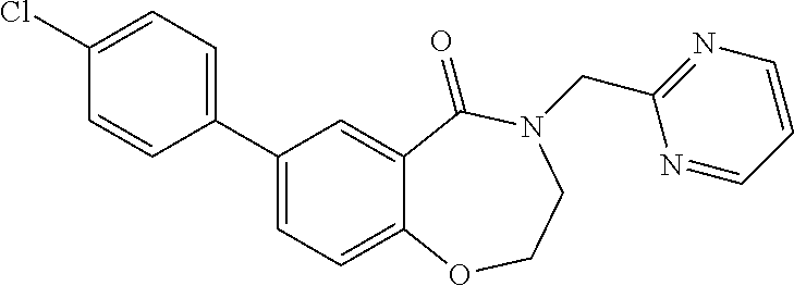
C1(C2=CC=C(Cl)C=C2)=CC=C2C(=C1)C(=O)N(CC1=NC=CC=N1)CCO2
